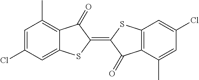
C1=C(Cl)C=C2C(=C1C)C(=O)C(=C1C(=O)C3=C(S1)C=C(Cl)C=C3C)S2
